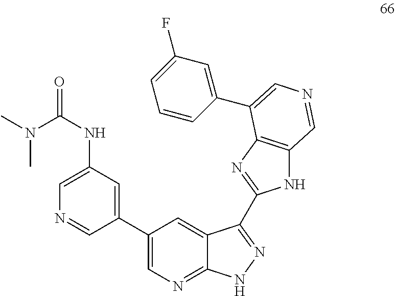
N(C(NC1=CN=CC(C2=CN=C3C(=C2)C(C2=NC4=C(N2)C=NC=C4C2=CC(F)=CC=C2)=NN3)=C1)=O)(C)C
